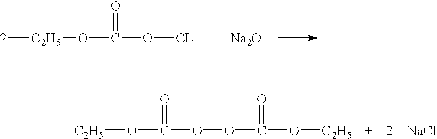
[Na2O].O([CL])C(=O)O[C2H5][2].[C2H5]OC(=O)OOC(=O)O[C2H5].[NaCl]
